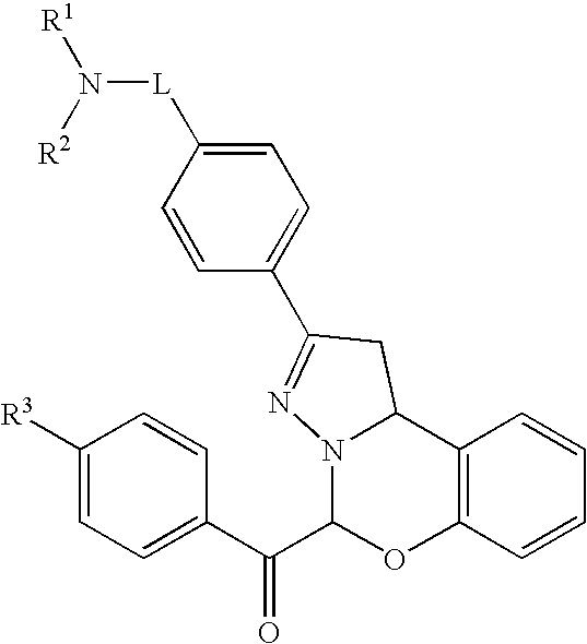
[L](N([R1])[R2])C1=CC=C(C2=NN3C(C(C4=CC=C([R3])C=C4)=O)OC4=C(C3C2)C=CC=C4)C=C1
